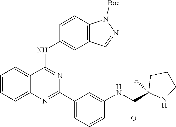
C1=CC=C2C(=C1)C(NC1=CC3=C(C=C1)N([Boc])N=C3)=NC(C1=CC=CC(NC(C3([H])NCCC3)=O)=C1)=N2
